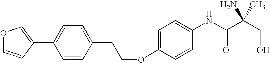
C1(C2=COC=C2)=CC=C(CCOC2=CC=C(NC(C(CO)(N)C)=O)C=C2)C=C1
